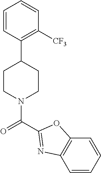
C1(C2CCN(C(=O)C3=NC4=C(O3)C=CC=C4)CC2)=C([CF3])C=CC=C1
